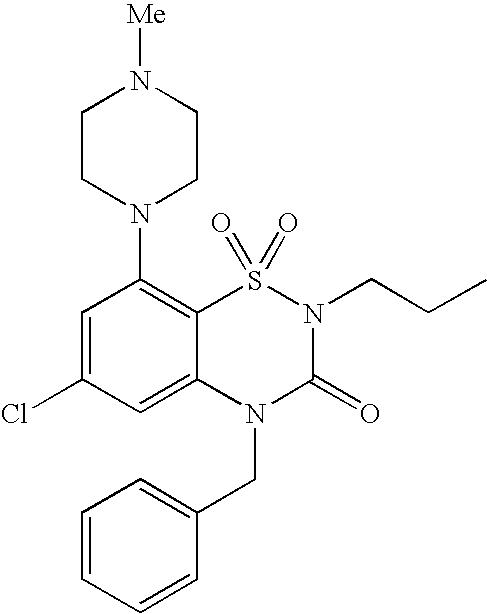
C1=C(Cl)C=C2C(=C1N1CCN([Me])CC1)S(=O)(=O)N(CCC)C(=O)N2CC1=CC=CC=C1
